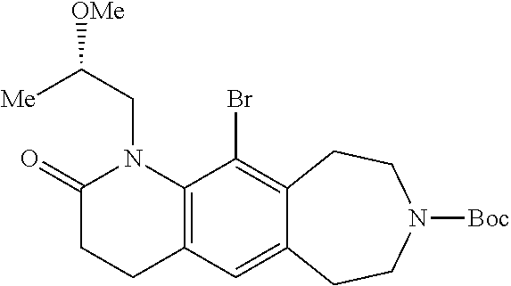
C12=C(C(Br)=C3C(=C1)CCN([Boc])CC3)N(CC([OMe])[Me])C(=O)CC2
